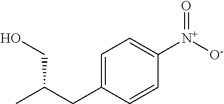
C1=C(CC(C)CO)C=CC([N+]([O-])=O)=C1
